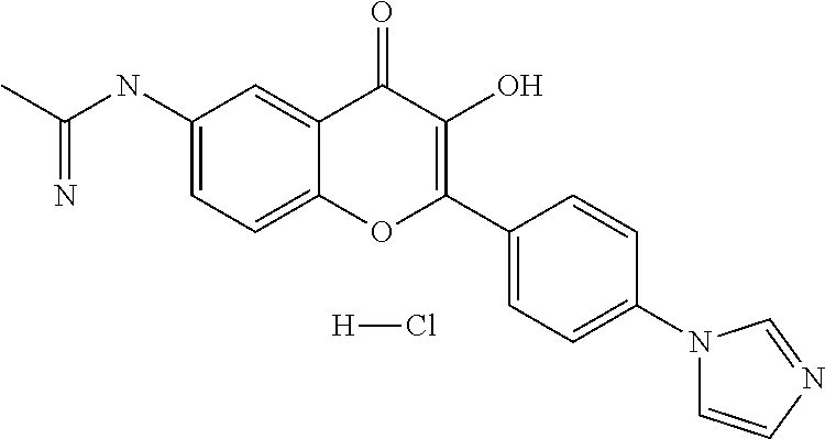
C1(NC(C)=N)=CC=C2C(=C1)C(=O)C(O)=C(C1=CC=C(N3C=CN=C3)C=C1)O2.[H]Cl
